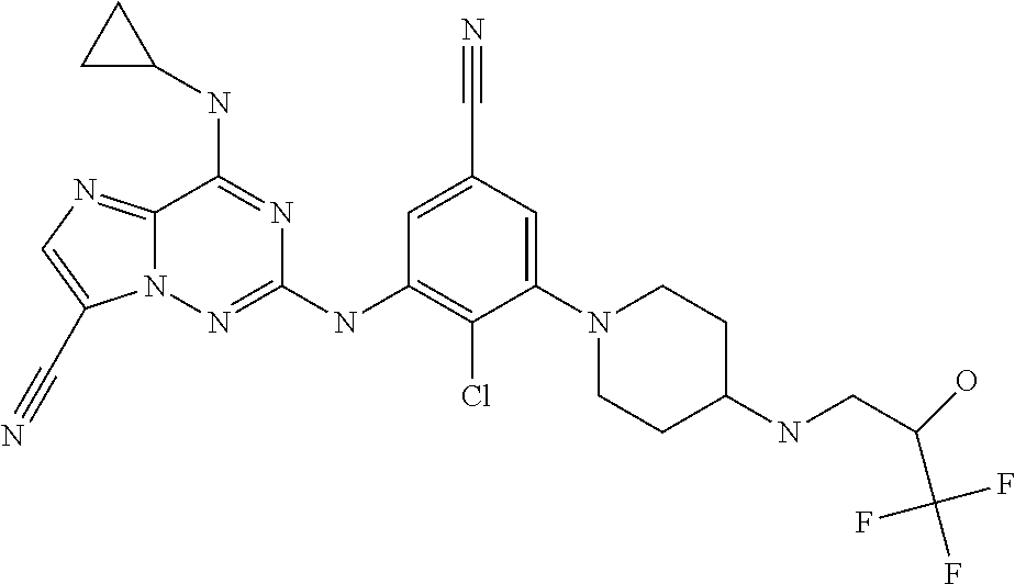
C1=C(C#N)C=C(N2CCC(NCC(O)C(F)(F)F)CC2)C(Cl)=C1NC1=NN2C(=NC=C2C#N)C(NC2CC2)=N1
